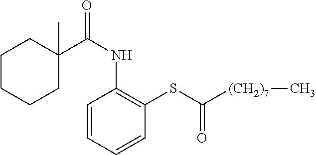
C1C(C(NC2=C(SC([(CH2)7]C)=O)C=CC=C2)=O)(C)CCCC1
